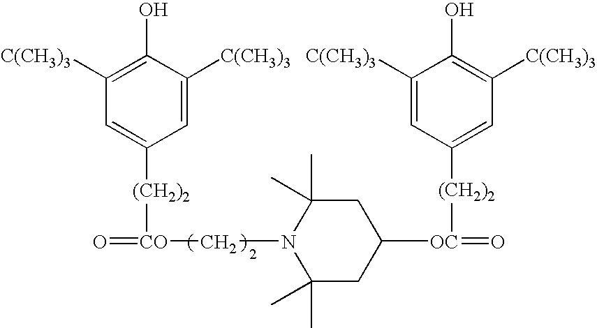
C1=C([C(CH3)3])C(O)=C([C(CH3)3])C=C1[(CH2)2][CO](=O)CN1C(C)(C)CC([OC](=O)[(CH2)2]C2=CC([C(CH3)3])=C(O)C([C(CH3)3])=C2)CC1(C)C
